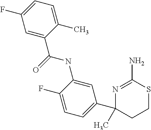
C1(C(NC2=CC(C3(C)CCSC(N)=N3)=CC=C2F)=O)=CC(F)=CC=C1C
